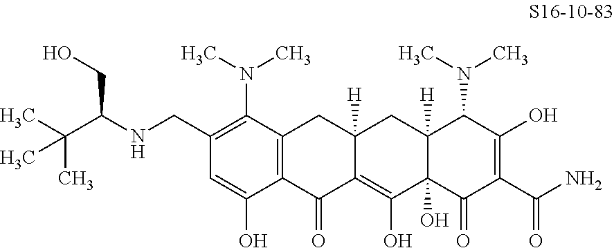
C(C(NCC1=C(N(C)C)C2=C(C(O)=C1)C(=O)C1=C(O)C3(O)C([H])(CC1([H])C2)C(N(C)C)C(O)=C(C(N)=O)C3=O)CO)(C)(C)C
